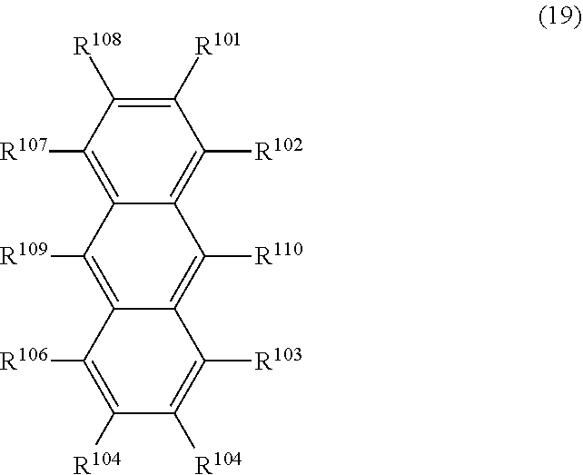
C1([R107])=C2C(=C([R102])C([R101])=C1[R108])C([R110])=C1C(=C2[R109])C([R106])=C([R104])C([R104])=C1[R103]
